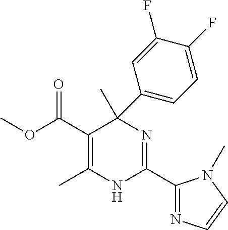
C(C1=C(C)NC(C2=NC=CN2C)=NC1(C)C1=CC=C(F)C(F)=C1)(=O)OC
